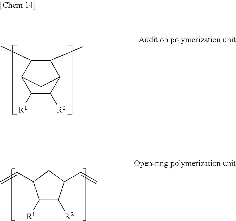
C1(C)C(C)C2C([R1])C([R2])C1C2.C1([R1])C([R2])C(C=C)CC1C=C
